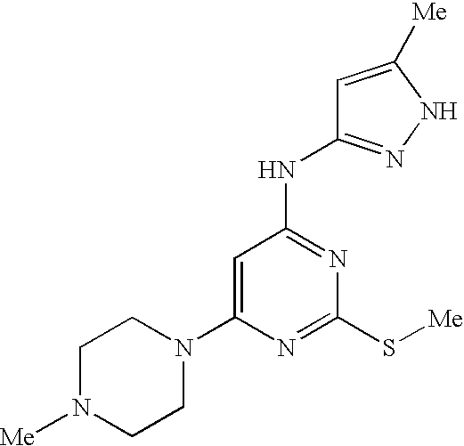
C1(N2CCN([Me])CC2)=CC(NC2=NNC([Me])=C2)=NC(S[Me])=N1
